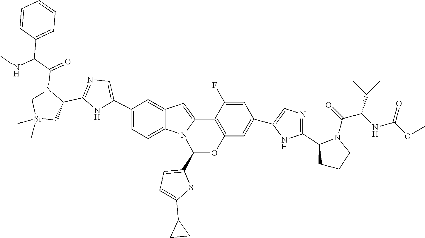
C1(C2=CN=C(C3N(C(C(NC)C4=CC=CC=C4)=O)C[Si](C)(C)C3)N2)=CC=C2C(=C1)C=C1N2C(C2=CC=C(C3CC3)S2)OC2=C1C(F)=CC(C1=CN=C(C3N(C(C(NC(=O)OC)C(C)C)=O)CCC3)N1)=C2
